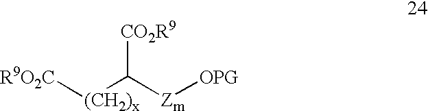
[(CH2)x](C([Zm][OPG])[CO2R9])[R9O2C]
